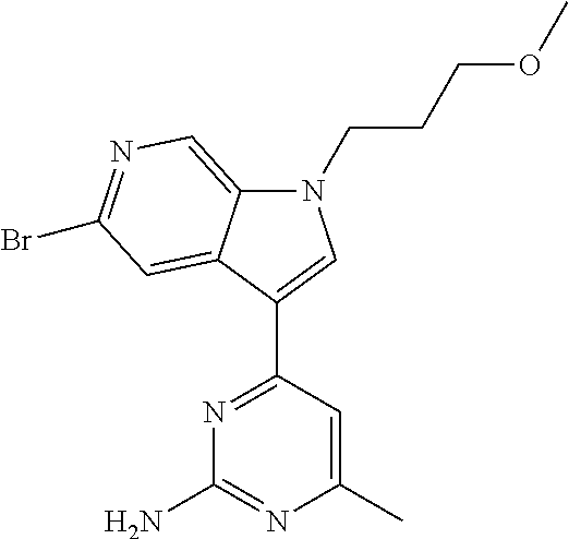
N1=C(C2=CN(CCCOC)C3=CN=C(Br)C=C32)C=C(C)N=C1N
